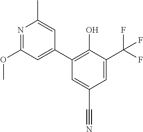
C1=C(C(F)(F)F)C(O)=C(C2=CC(OC)=NC(C)=C2)C=C1C#N
